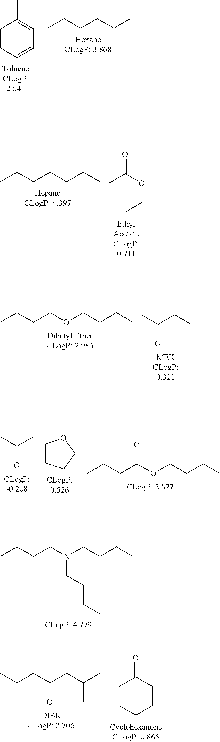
C1=CC=CC=C1C.CCCCCC.CCCCCCC.O=C(OCC)C.CC(CC)=O.CCCCOCCCC.CCCCN(CCCC)CCCC.CCCC(OCCCC)=O.C1CCCO1.CC(C)=O.CC(CC(CC(C)C)=O)C.C1CCCCC1=O
